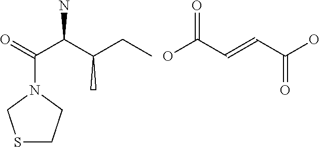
O=C(O)C=CC(=O)O.C(C)C(C(N)C(N1CSCC1)=O)C
